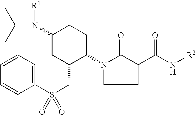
N1(C2CCC(N([R1])C(C)C)CC2CS(=O)(C2=CC=CC=C2)=O)CCC(C(N[R2])=O)C1=O
